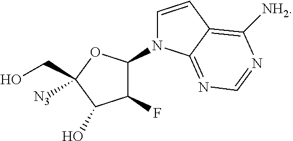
C1(F)C(N2C=CC3=C([NH2])N=CN=C23)OC(CO)([N3])C1O
